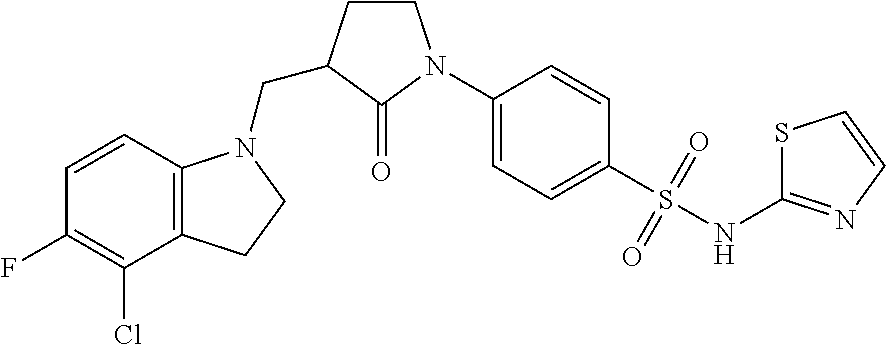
C12=C(C=CC(F)=C1Cl)N(CC1CCN(C3=CC=C(S(NC4=NC=CS4)(=O)=O)C=C3)C1=O)CC2
